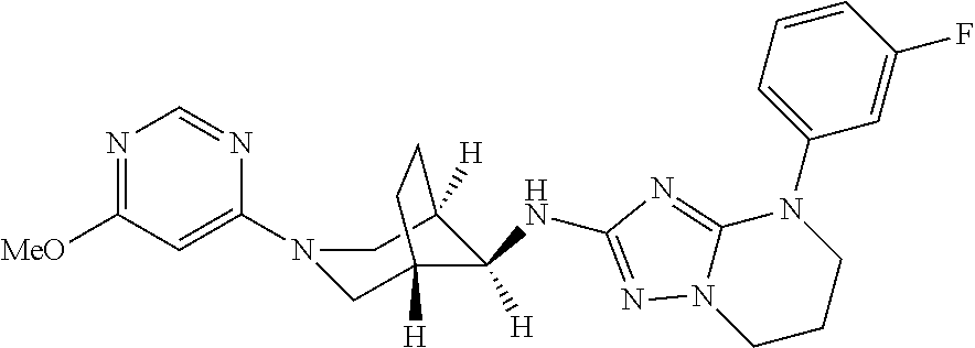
C1CCN(C2=CC=CC(F)=C2)C2=NC(NC3([H])C4([H])CN(C5=CC([MeO])=NC=N5)CC3([H])CC4)=NN12
